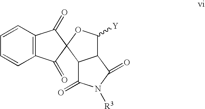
C1=CC2=C(C=C1)C(=O)C1(C2=O)OC([Y])C2C1C(=O)N([R3])C2=O
